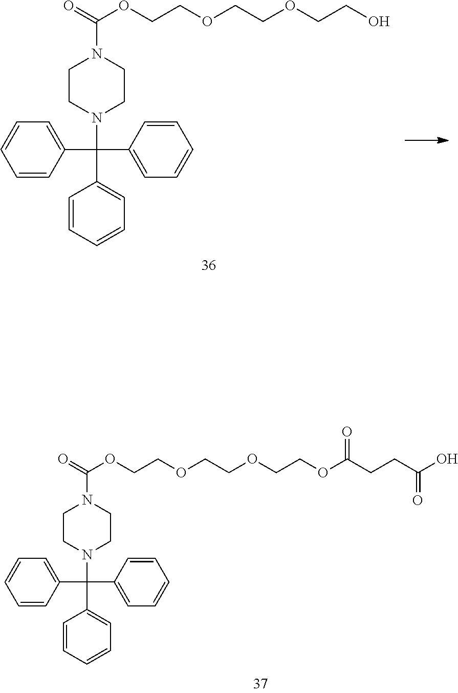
C1=CC(C(C2=CC=CC=C2)(N2CCN(C(=O)OCCOCCOCCO)CC2)C2=CC=CC=C2)=CC=C1.C1=CC(C(C2=CC=CC=C2)(N2CCN(C(=O)OCCOCCOCCOC(CCC(O)=O)=O)CC2)C2=CC=CC=C2)=CC=C1
